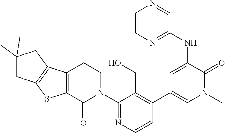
C1(N2CCC3=C(C2=O)SC2=C3CC(C)(C)C2)=NC=CC(C2=CN(C)C(=O)C(NC3=NC=CN=C3)=C2)=C1CO
